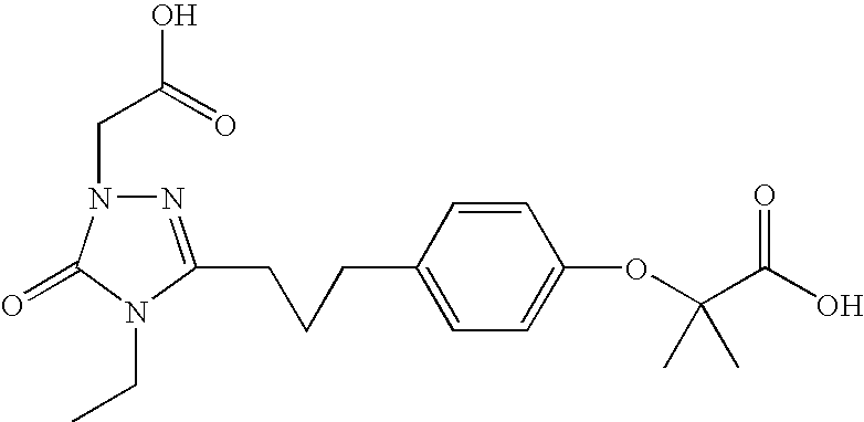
N1=C(CCCC2=CC=C(OC(C(O)=O)(C)C)C=C2)N(CC)C(=O)N1CC(=O)O
